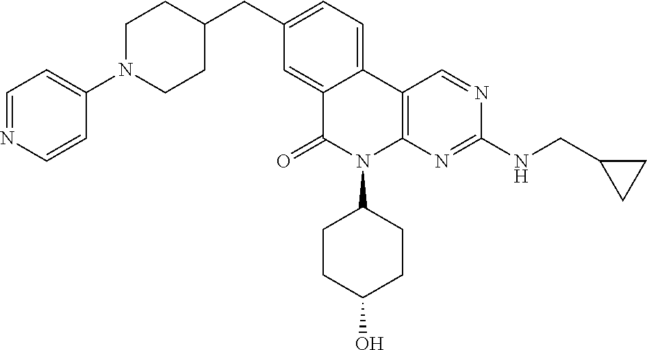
C12=CC(CC3CCN(C4=CC=NC=C4)CC3)=CC=C1C1=C(N(C3CCC(O)CC3)C2=O)N=C(NCC2CC2)N=C1
